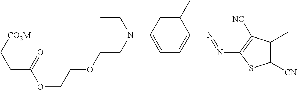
C1(C)=CC(N(CCOCCOC(CC[CO2M])=O)CC)=CC=C1N=NC1=C([NC])C(C)=C([CN])S1
